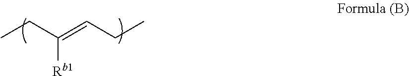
[Rb1]C(CC)=CCC
